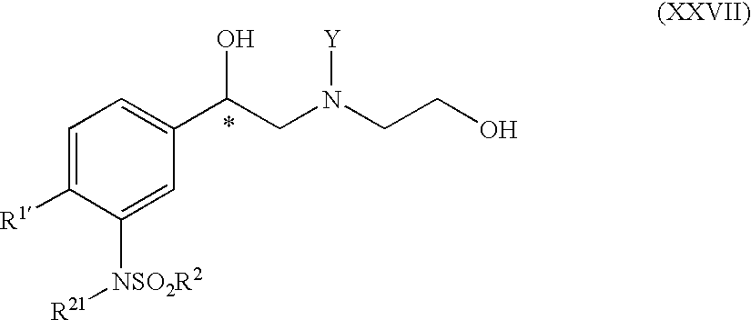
C1=C([R1])C([NSO2R2][R21])=CC(C(CN(CCO)[Y])O)=C1
